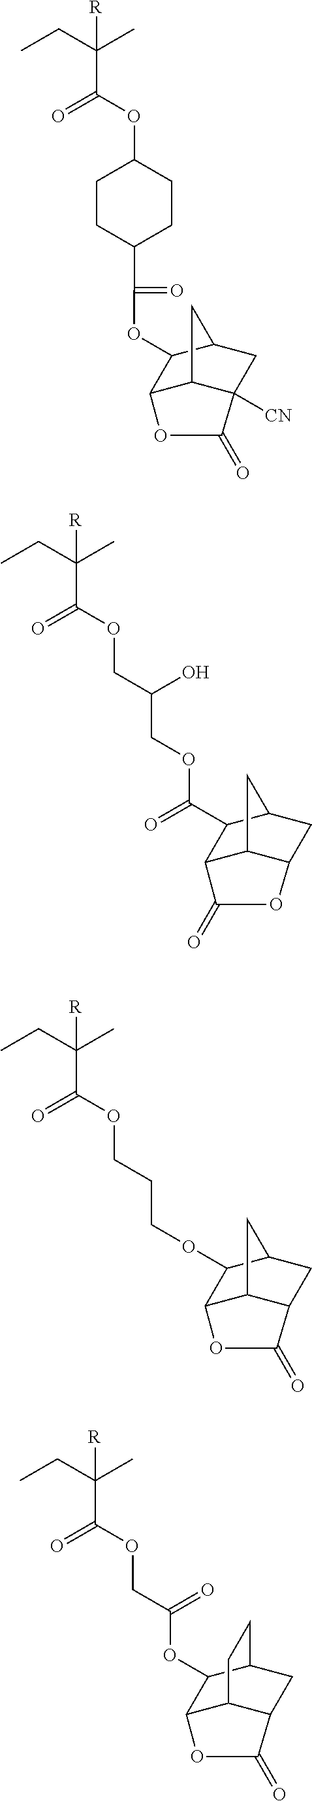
CCC(C)([R])C(OC1CCC(C(=O)OC2C3C4C([CN])(CC2C4)C(=O)O3)CC1)=O.CCC(C)([R])C(OCC(COC(=O)C1C2C3C(CC1C3)OC2=O)O)=O.CCC(C)([R])C(OCCCOC1C2C3C(CC1C3)C(=O)O2)=O.CCC(C)([R])C(OCC(OC1C2C3C(CC1CC3)C(=O)O2)=O)=O
